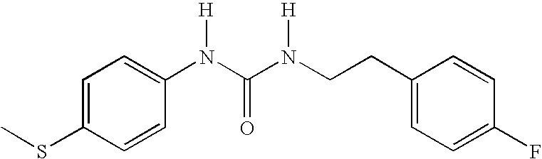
C1=C(SC)C=CC(N(C(N(CCC2=CC=C(F)C=C2)[H])=O)[H])=C1
